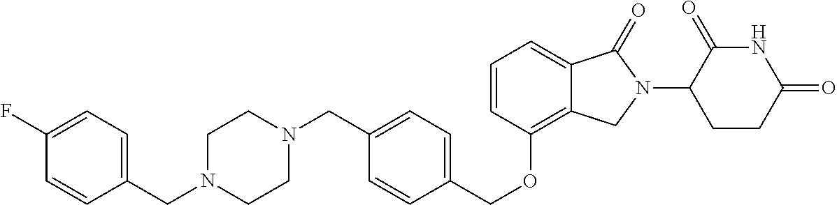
C1(F)=CC=C(CN2CCN(CC3=CC=C(COC4=C5C(=CC=C4)C(=O)N(C4CCC(=O)NC4=O)C5)C=C3)CC2)C=C1
